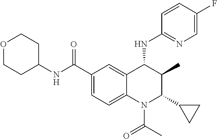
C1(NC(C2=CC=C3C(=C2)C(NC2=NC=C(F)C=C2)C(C)C(C2CC2)N3C(C)=O)=O)CCOCC1
